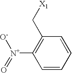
[N+](C1=C(C[X1])C=CC=C1)(=O)[O-]
